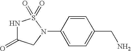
N1C(=O)CN(C2=CC=C(CN)C=C2)S1(=O)=O
